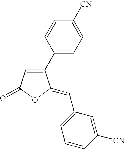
C1(=O)OC(=CC2=CC=CC([CN])=C2)C(C2=CC=C([CN])C=C2)=C1
